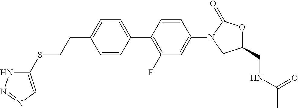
C(C1=CC=C(C2=C(F)C=C(N3CC(CNC(=O)C)OC3=O)C=C2)C=C1)CSC1=CN=NN1
